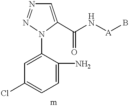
C1(N)=CC=C(Cl)C=C1N1C(C(=O)N[A]B)=CN=N1
